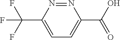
N1=NC(C(F)(F)F)=CC=C1C(O)=O
